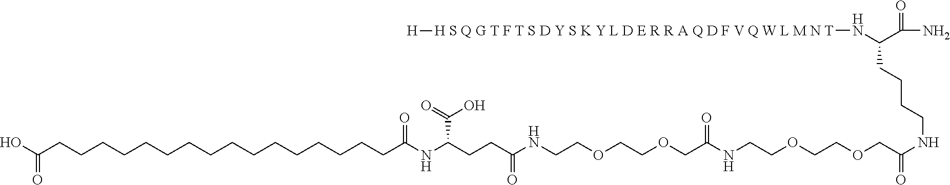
OC(CCCCCCCCCCCCCCCCC(=O)NC(CCC(=O)NCCOCCOCC(NCCOCCOCC(NCCCCC(C(=O)N)N[H S Q G T F T S D Y S K Y L D E R R A Q D F V Q W L M N T][H])=O)=O)C(=O)O)=O
